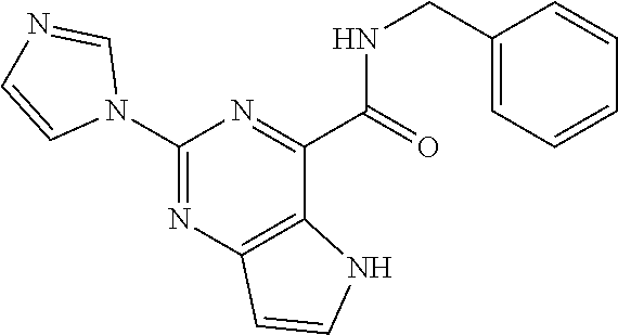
C(NC(C1=NC(N2C=NC=C2)=NC2=C1NC=C2)=O)C1=CC=CC=C1
